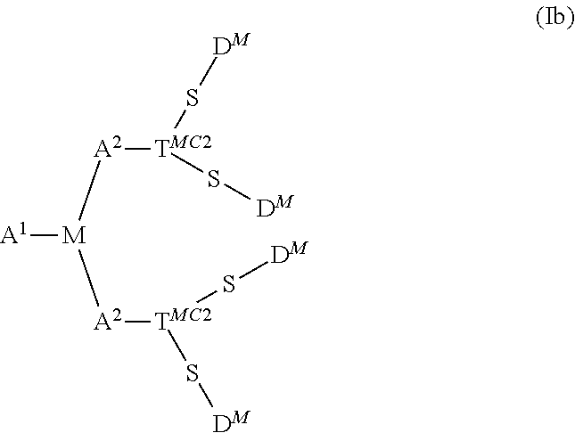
[A1][M]([A2][TMC2](S[DM])S[DM])[A2][TMC2](S[DM])S[DM]
